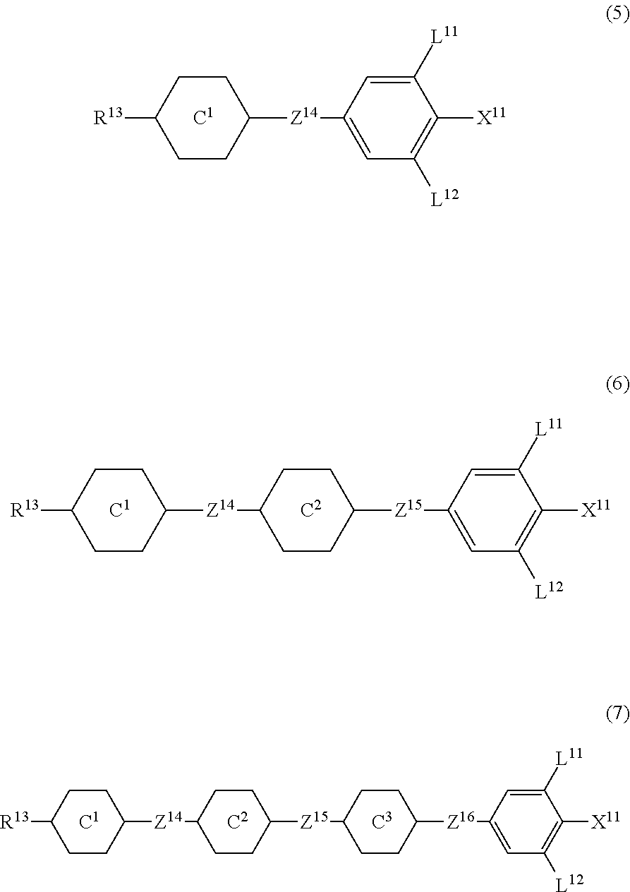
C1([R13])CCC([Z14]C2=CC([L12])=C([X11])C([L11])=C2)CC1.[C1].C1([R13])CCC([Z14]C2CCC([Z15]C3=CC([L12])=C([X11])C([L11])=C3)CC2)CC1.[C1].[C2].C1([R13])CCC([Z14]C2CCC([Z15]C3CCC([Z16]C4=CC([L12])=C([X11])C([L11])=C4)CC3)CC2)CC1.[C1].[C2].[C3]
